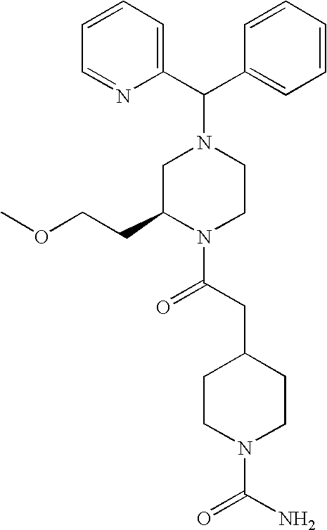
C(C1=CC=CC=C1)(N1CC(CCOC)N(C(CC2CCN(C(N)=O)CC2)=O)CC1)C1=CC=CC=N1
